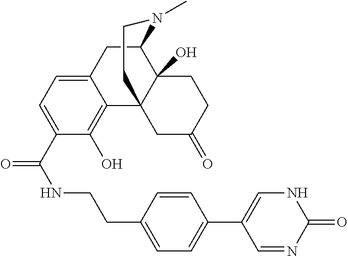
C1=NC(=O)NC=C1C1=CC=C(CCNC(=O)C2=CC=C3C(=C2O)C24C(O)(C(C3)N(C)CC2)CCC(=O)C4)C=C1
